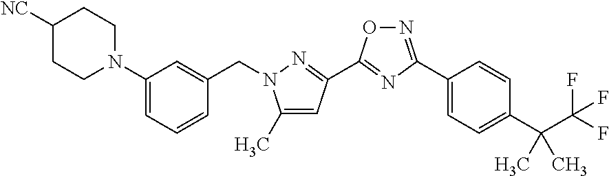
C1([NC])CCN(C2=CC=CC(CN3C(C)=CC(C4=NC(C5=CC=C(C(C(F)(F)F)(C)C)C=C5)=NO4)=N3)=C2)CC1
